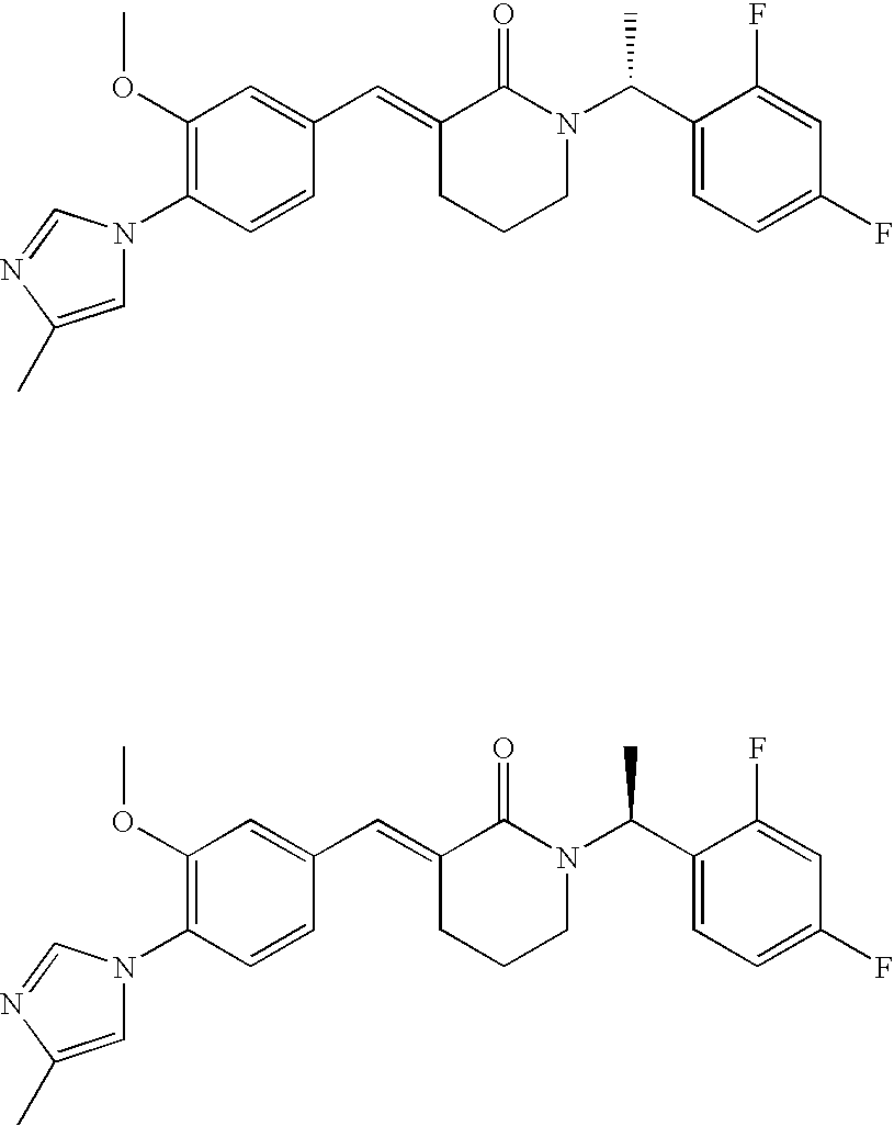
C1=CC(N2C=C(C)N=C2)=C(OC)C=C1C=C1CCCN(C(C2=CC=C(F)C=C2F)C)C1=O.C1=CC(N2C=C(C)N=C2)=C(OC)C=C1C=C1CCCN(C(C2=CC=C(F)C=C2F)C)C1=O
